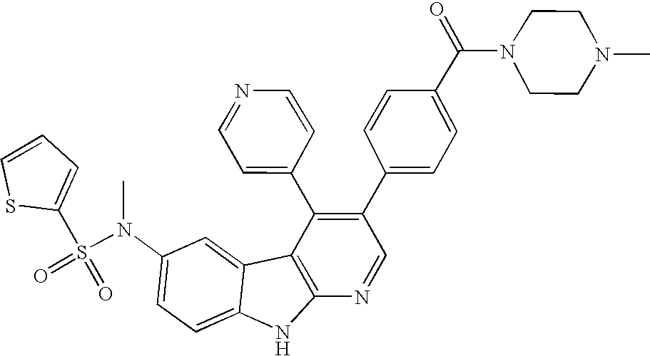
N(C1=CC=C2C(=C1)C1=C(N2)N=CC(C2=CC=C(C(N3CCN(C)CC3)=O)C=C2)=C1C1=CC=NC=C1)(S(=O)(=O)C1=CC=CS1)C
